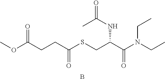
COC(CCC(SCC(C(N(CC)CC)=O)NC(=O)C)=O)=O.B
